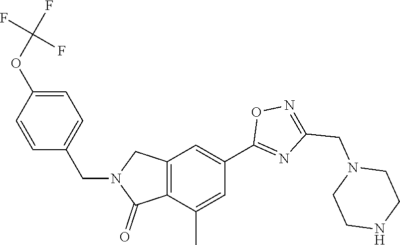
C12=C(C(C)=CC(C3=NC(CN4CCNCC4)=NO3)=C1)C(=O)N(CC1=CC=C(OC(F)(F)F)C=C1)C2
